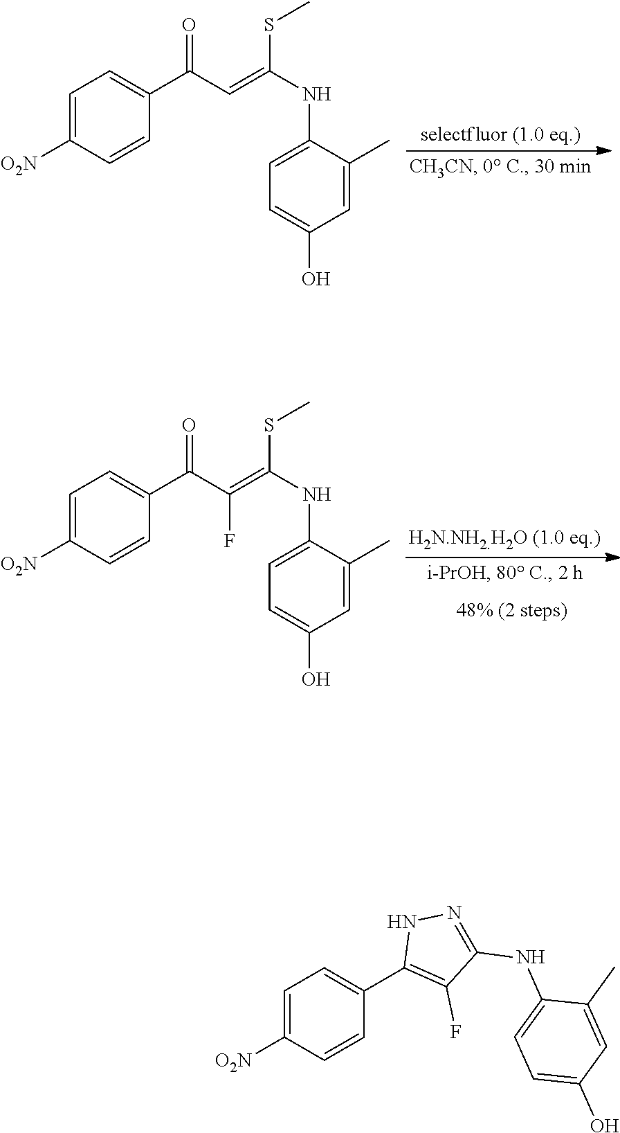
C1=C([O2N])C=CC(C2=C(F)C(NC3=CC=C(O)C=C3C)=NN2)=C1.C1=C([O2N])C=CC(C(C=C(NC2=CC=C(O)C=C2C)SC)=O)=C1.C1=C([O2N])C=CC(C(C(=C(NC2=CC=C(O)C=C2C)SC)F)=O)=C1
